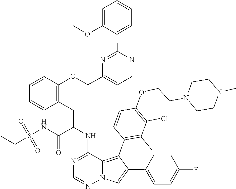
N1=CN=C(NC(CC2=C(OCC3=CC=NC(C4=CC=CC=C4OC)=N3)C=CC=C2)C(NS(=O)(=O)C(C)C)=O)C2=C(C3=C(C)C(Cl)=C(OCCN4CCN(C)CC4)C=C3)C(C3=CC=C(F)C=C3)=CN12
